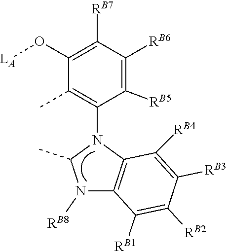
[RB8]N1C(C)N(C2=C(C)C(O[LA])=C([RB7])C([RB6])=C2[RB5])C2=C1C([RB1])=C([RB2])C([RB3])=C2[RB4]
